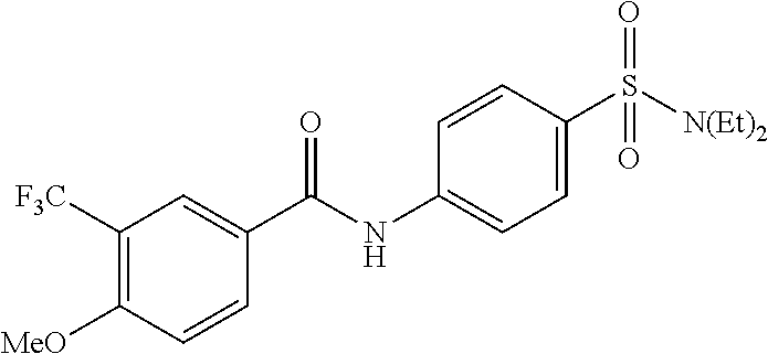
C1=CC(S([N(Et)2])(=O)=O)=CC=C1NC(=O)C1=CC([F3C])=C([MeO])C=C1
